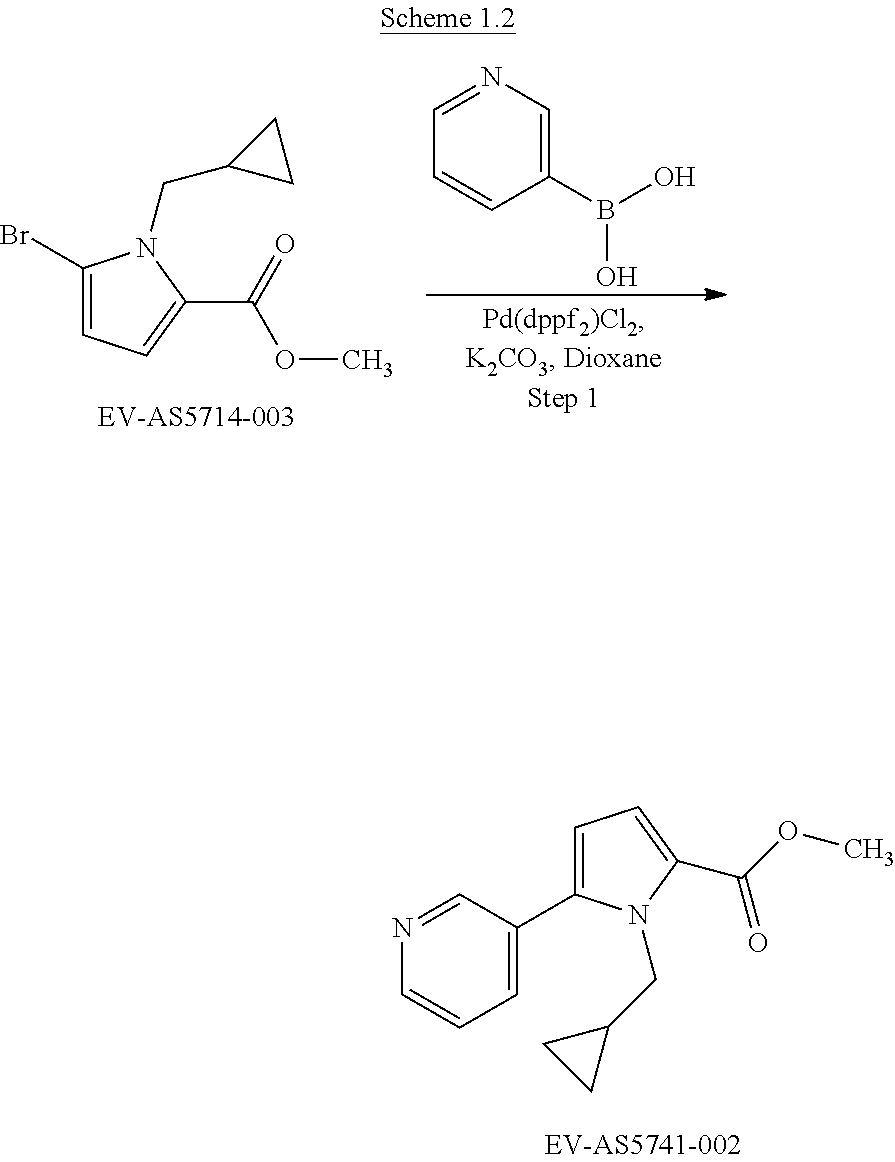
C1(Br)=CC=C(C(=O)OC)N1CC1CC1.C1=NC=C(B(O)O)C=C1.C1=C(C2=CC=CN=C2)N(CC2CC2)C(C(OC)=O)=C1
